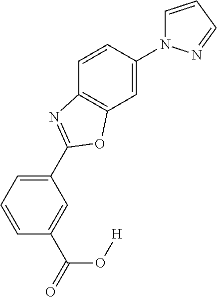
C1=C(C(O[H])=O)C=CC=C1C1=NC2=C(C=C(N3C=CC=N3)C=C2)O1
